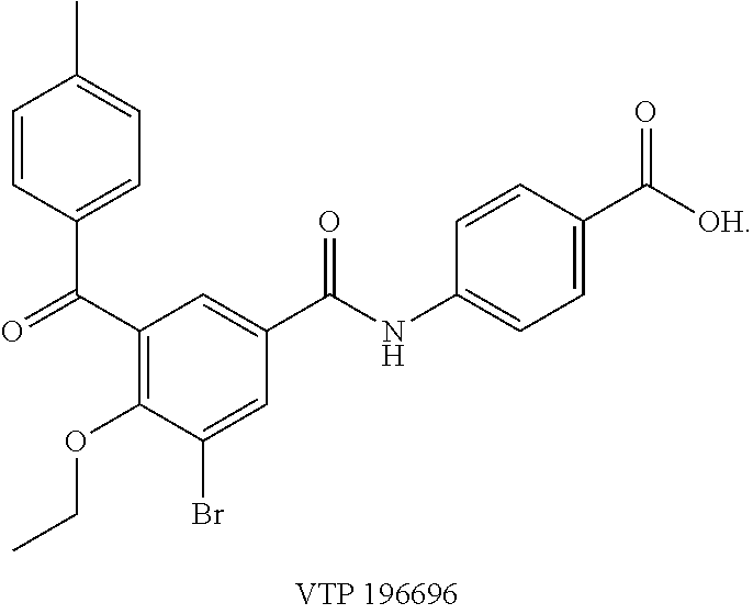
C1(C(=O)C2=CC=C(C)C=C2)=C(OCC)C(Br)=CC(C(NC2=CC=C(C([OH])=O)C=C2)=O)=C1
